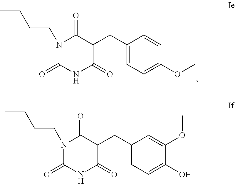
N1(CCCC)C(=O)NC(=O)C(CC2=CC=C(OC)C=C2)C1=O.N1(CCCC)C(=O)NC(=O)C(CC2=CC=C([OH])C(OC)=C2)C1=O
